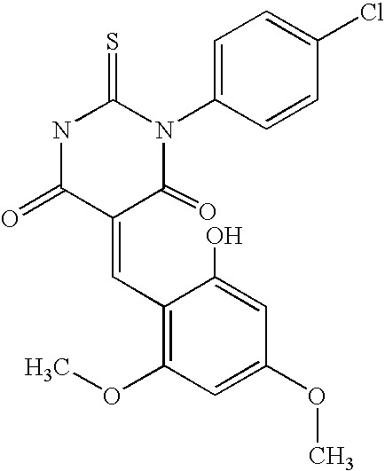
N1C(=O)C(=CC2=C(OC)C=C(OC)C=C2O)C(=O)N(C2=CC=C(Cl)C=C2)C1=S
